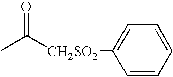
CC([CH2SO2]C1=CC=CC=C1)=O
